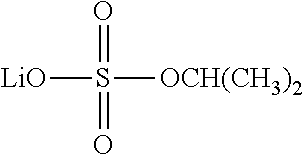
[LiO]S([OCH(CH3)2])(=O)=O
